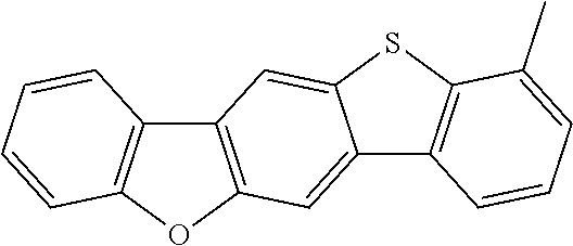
C12=CC3=C(C=C1SC1=C2C=CC=C1C)C1=C(O3)C=CC=C1
